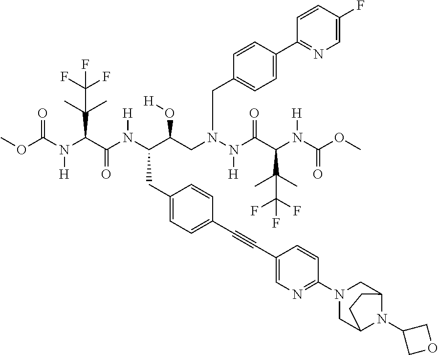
COC(=O)N(C(C(=O)N(C(C(CN(CC1=CC=C(C2=NC=C(F)C=C2)C=C1)N(C(C(C(C)(C)C(F)(F)F)N(C(OC)=O)[H])=O)[H])O[H])CC1=CC=C(C#CC2=CN=C(N3CC4N(C5COC5)C(C3)CC4)C=C2)C=C1)[H])C(C)(C)C(F)(F)F)[H]
